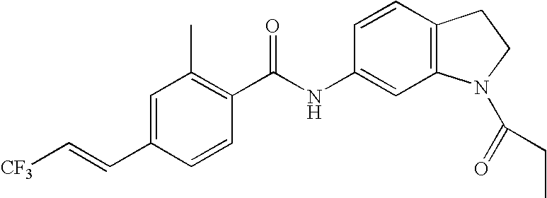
C1=C(C=C[CF3])C=CC(C(NC2=CC3=C(C=C2)CCN3C(=O)CC)=O)=C1C
